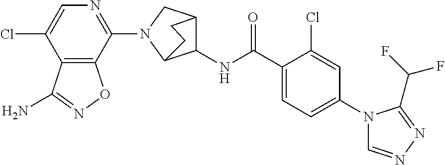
C1(C(NC2C3CN(C4=NC=C(Cl)C5=C4ON=C5N)C2CC3)=O)=CC=C(N2C=NN=C2C(F)F)C=C1Cl
